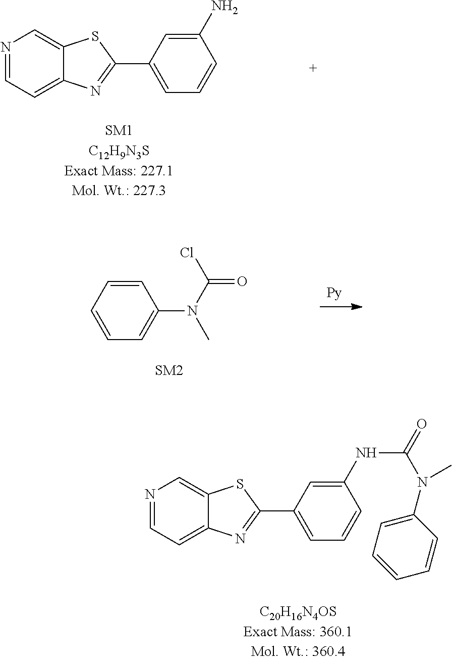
N1=CC=C2C(=C1)SC(C1=CC=CC(N)=C1)=N2.C1=CC=CC=C1N(C(=O)Cl)C.N1=CC=C2C(=C1)SC(C1=CC=CC(NC(=O)N(C)C3=CC=CC=C3)=C1)=N2
